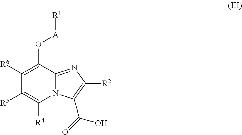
C1([R6])=C(O[A][R1])C2=NC([R2])=C(C(=O)O)N2C([R4])=C1[R5]
